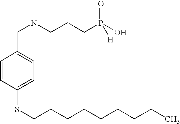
C1=CC(SCCCCCCCCC)=CC=C1CNCCCP(O)([H])=O
